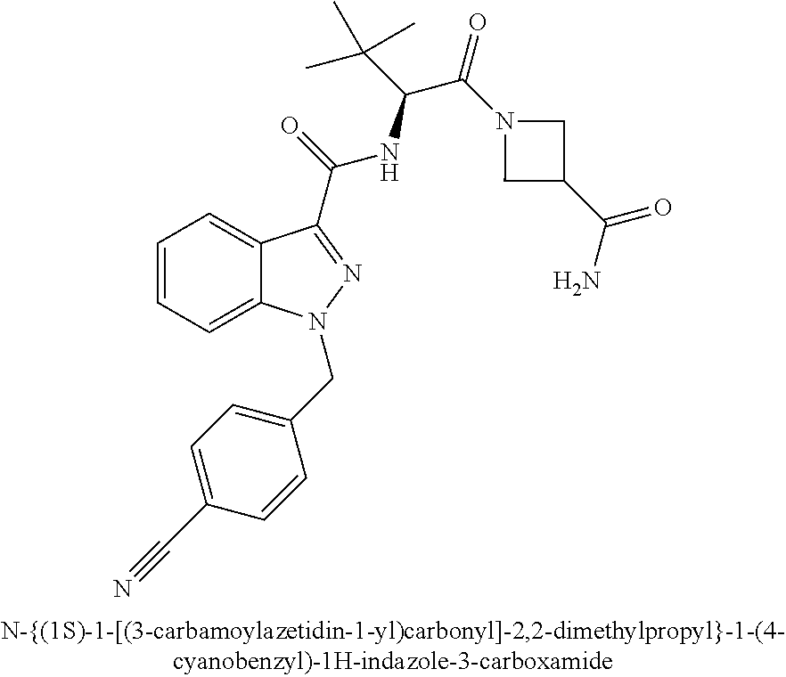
C1=CC=C2C(=C1)C(C(=O)NC(C(C)(C)C)C(=O)N1CC(C(=O)N)C1)=NN2CC1=CC=C(C#N)C=C1
